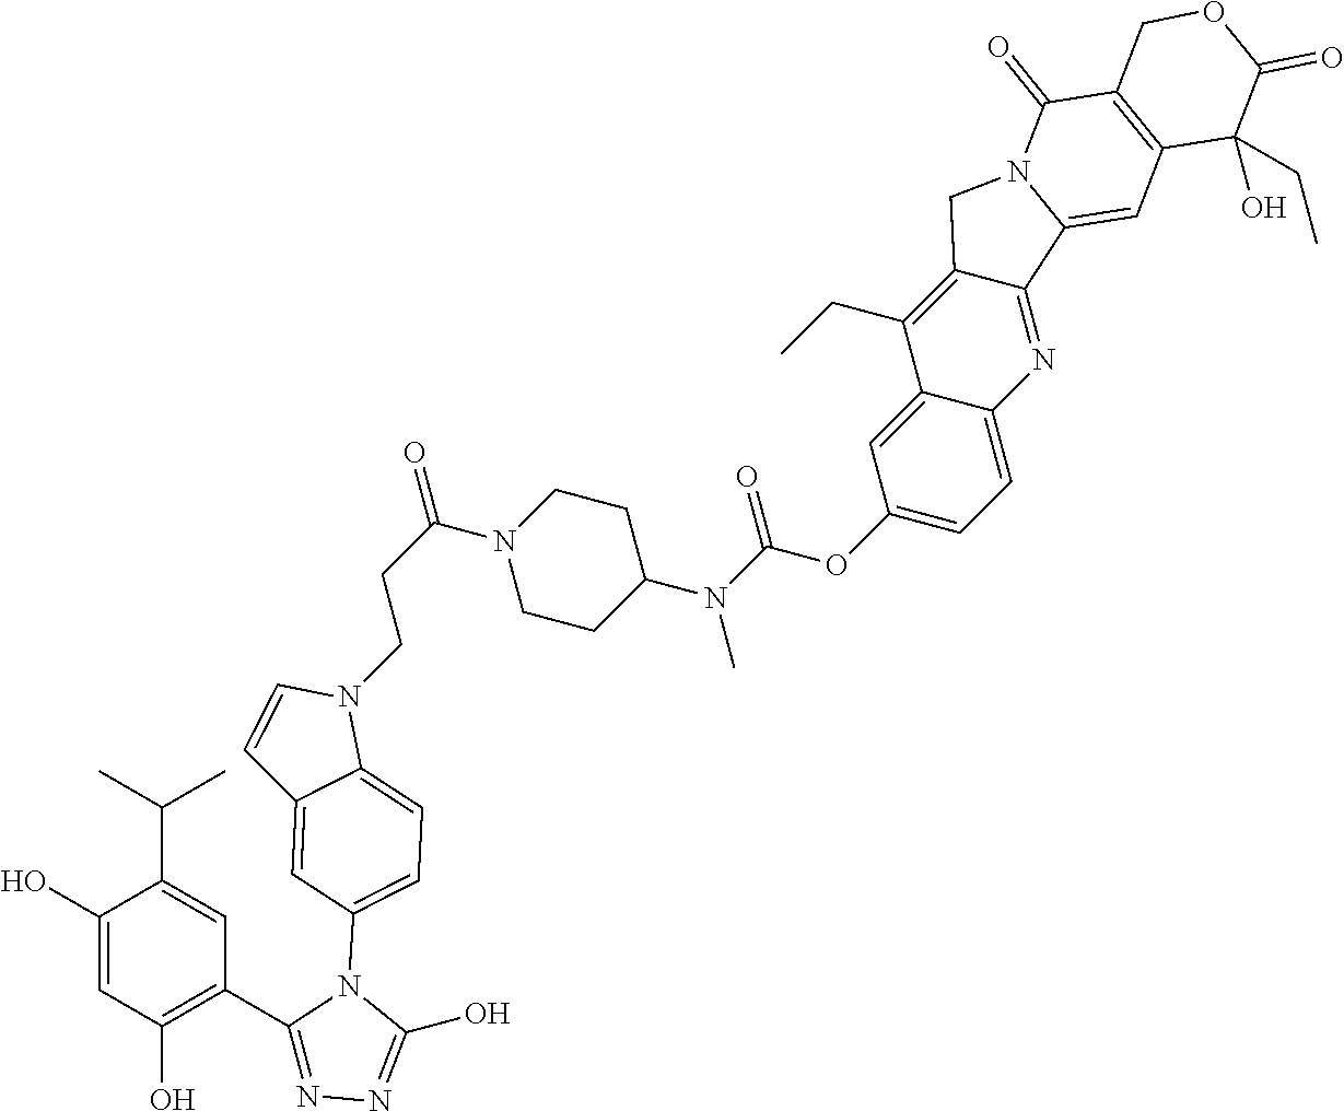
C(N1CCC(N(C)C(OC2=CC=C3C(=C2)C(CC)=C2C(=N3)C3=CC4=C(C(=O)N3C2)COC(=O)C4(CC)O)=O)CC1)(=O)CCN1C=CC2=CC(N3C(C4=C(O)C=C(O)C(C(C)C)=C4)=NN=C3O)=CC=C12
